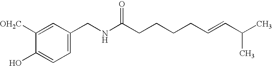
C1(CNC(CCCCC=CC(C)C)=O)=CC=C(O)C([OH2C])=C1
